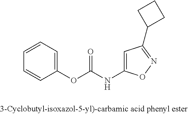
C1=CC=C(OC(NC2=CC(C3CCC3)=NO2)=O)C=C1
